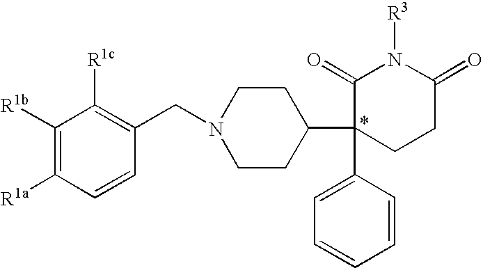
C1([R1b])=C([R1a])C=CC(CN2CCC(C3(C4=CC=CC=C4)CCC(=O)N([R3])C3=O)CC2)=C1[R1c]
